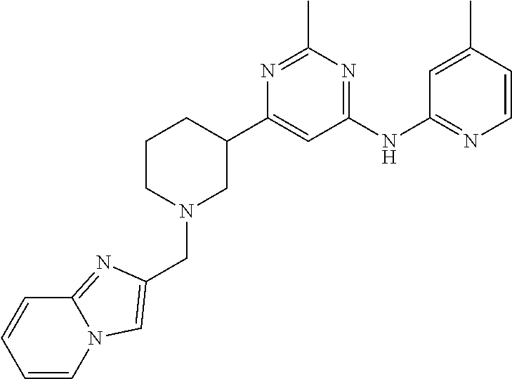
N1=C(C)N=C(NC2=NC=CC(C)=C2)C=C1C1CCCN(CC2=CN3C=CC=CC3=N2)C1
